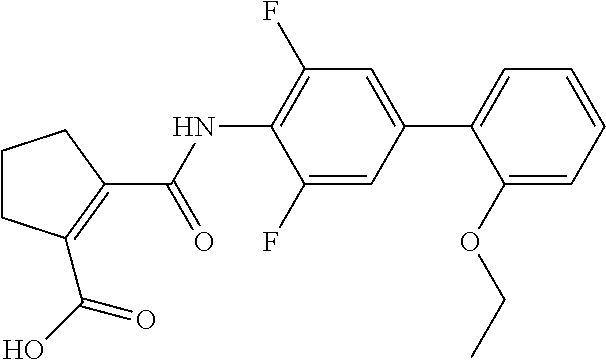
C1CC(C(O)=O)=C(C(NC2=C(F)C=C(C3=CC=CC=C3OCC)C=C2F)=O)C1
